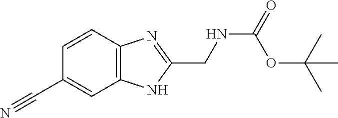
C1=CC(C#N)=CC2=C1N=C(CNC(OC(C)(C)C)=O)N2
